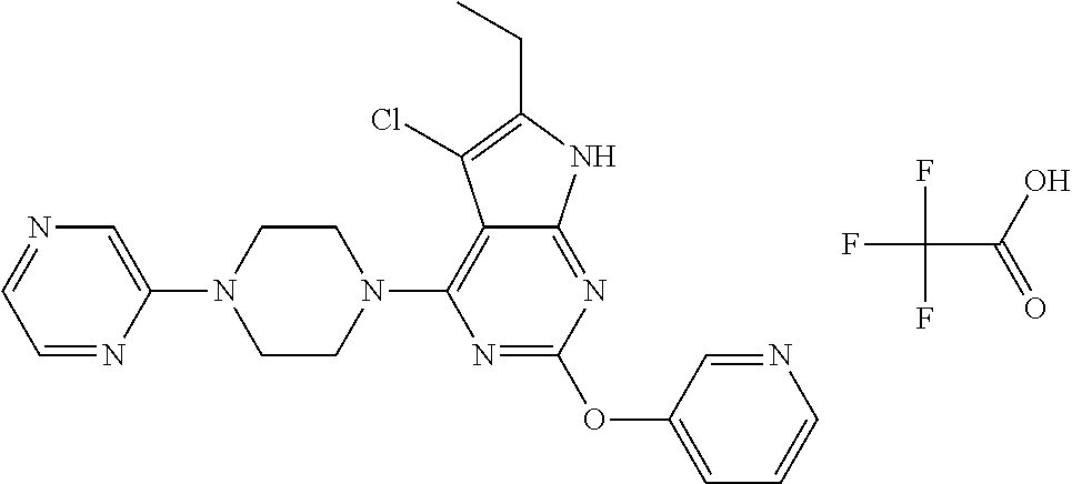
C1=NC(N2CCN(C3=C4C(=NC(OC5=CC=CN=C5)=N3)NC(CC)=C4Cl)CC2)=CN=C1.FC(C(O)=O)(F)F
